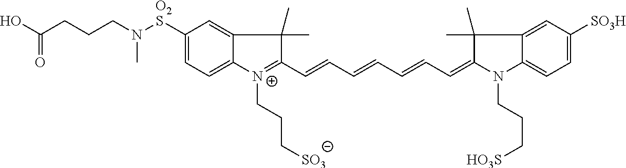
C1([O2S]N(CCCC(O)=O)C)=CC=C2C(=C1)C(C)(C)C(C=CC=CC=CC=C1N(CCC[HO3S])C3=CC=C([SO3H])C=C3C1(C)C)=[N+]2CCC[SO3]
